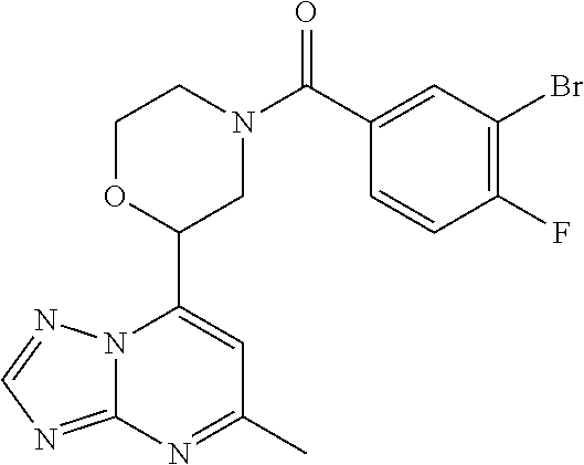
N12C(=NC=N1)N=C(C)C=C2C1CN(C(=O)C2=CC(Br)=C(F)C=C2)CCO1
